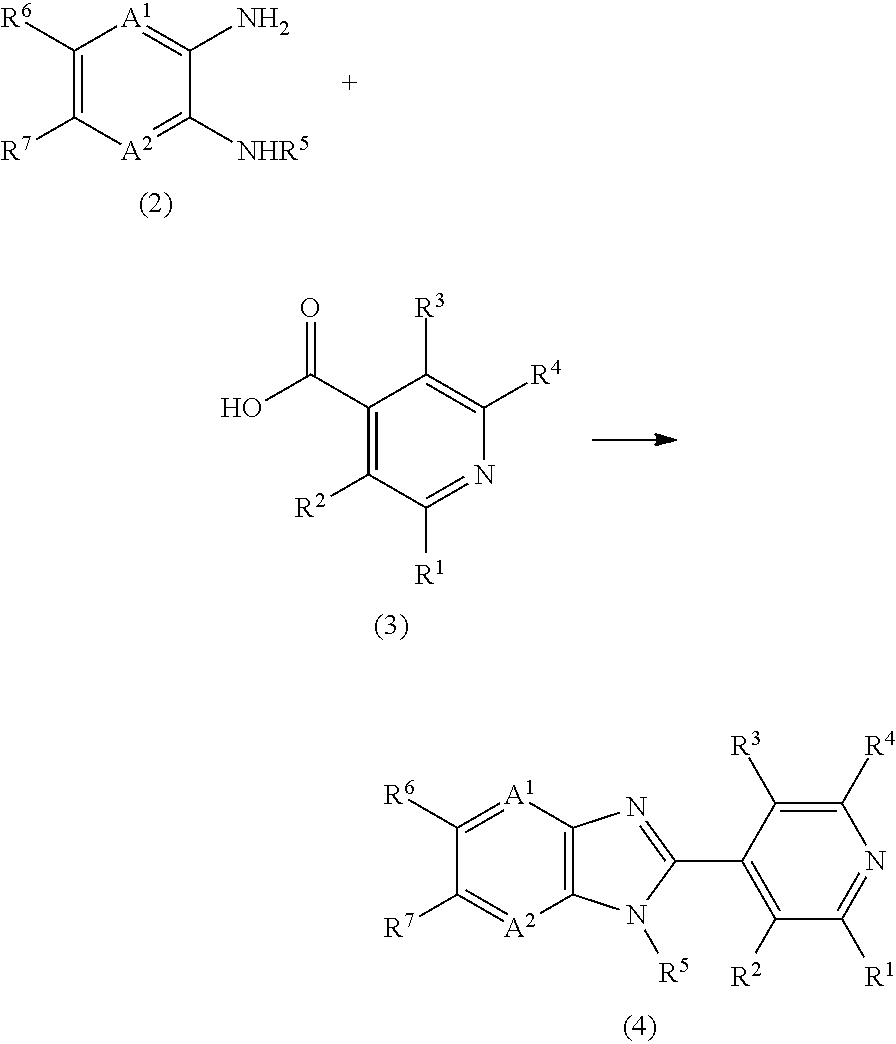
C1([R6])=C([R7])[A2]=C([NHR5])C(N)=[A1]1.C1(C(O)=O)=C([R2])C([R1])=NC([R4])=C1[R3].C1([R6])=[A1]C2=C([A2]=C1[R7])N([R5])C(C1=C([R2])C([R1])=NC([R4])=C1[R3])=N2
